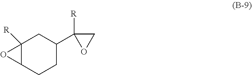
C12([R])C(CCC(C3([R])OC3)C1)O2
